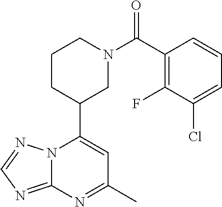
N12C(=NC=N1)N=C(C)C=C2C1CN(C(=O)C2=C(F)C(Cl)=CC=C2)CCC1
